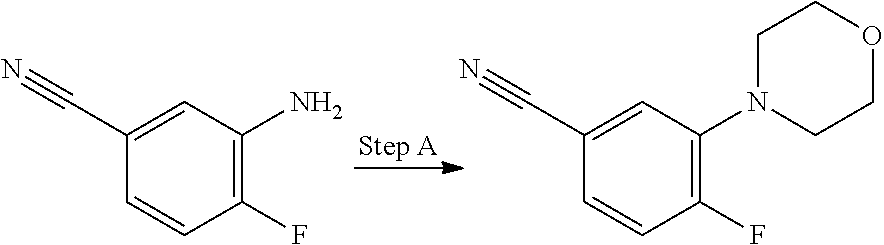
C1(F)=C(N)C=C(C#N)C=C1.C1(F)=C(N2CCOCC2)C=C(C#N)C=C1
